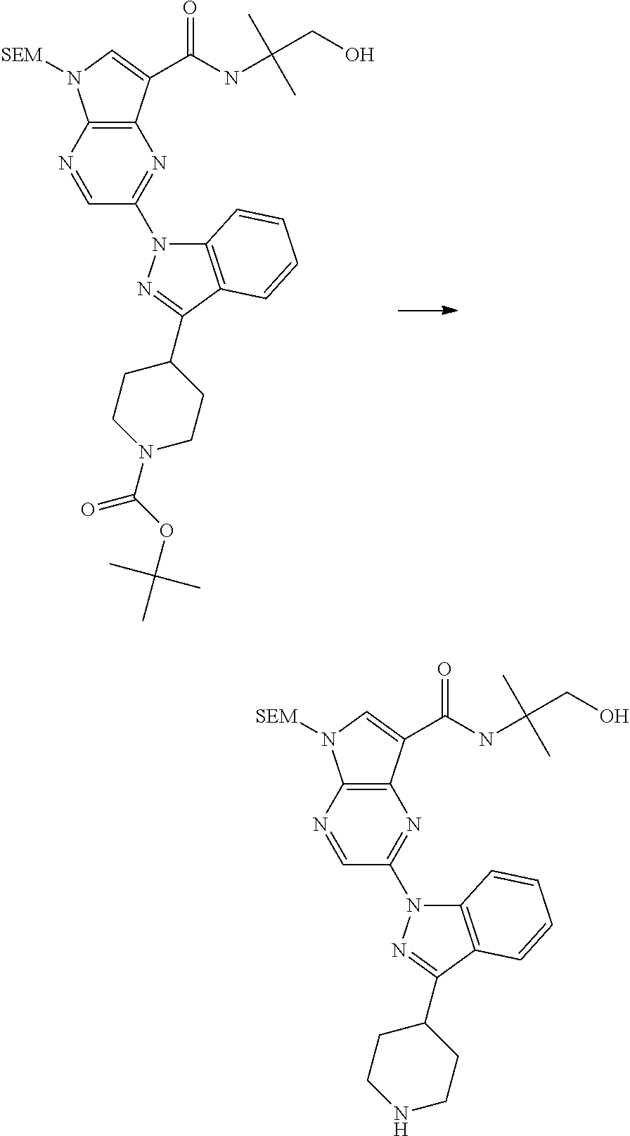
C12=C(N=CC(N3C4=C(C(C5CCN(C(OC(C)(C)C)=O)CC5)=N3)C=CC=C4)=N1)N([SEM])C=C2C(NC(C)(C)CO)=O.C12=C(N=CC(N3C4=C(C(C5CCNCC5)=N3)C=CC=C4)=N1)N([SEM])C=C2C(NC(C)(C)CO)=O
